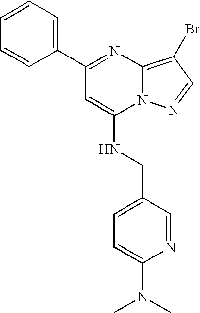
C1(C2=CC=CC=C2)=NC2=C(Br)C=NN2C(NCC2=CC=C(N(C)C)N=C2)=C1
